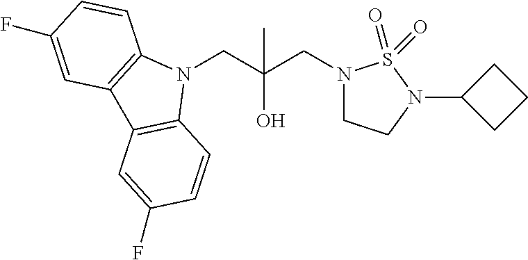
N1(CC(CN2CCN(C3CCC3)S2(=O)=O)(O)C)C2=C(C3=C1C=CC(F)=C3)C=C(F)C=C2
